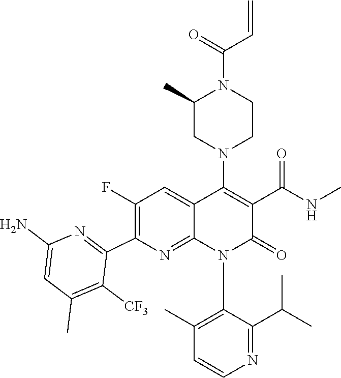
C1(N2C3=NC(C4=NC(N)=CC(C)=C4[CF3])=C(F)C=C3C(N3CC(C)N(C(C=C)=O)CC3)=C(C(NC)=O)C2=O)=C(C)C=CN=C1C(C)C
